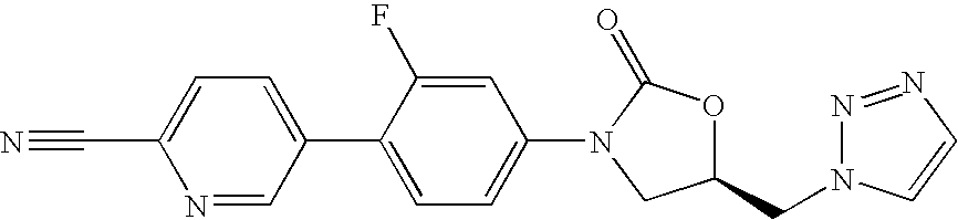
C1=C(C#N)N=CC(C2=CC=C(N3C(=O)OC(CN4N=NC=C4)C3)C=C2F)=C1
